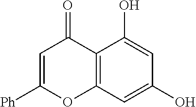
C12=C(C=C(O)C=C1O)OC([Ph])=CC2=O
